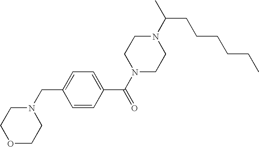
N1(C(CCCCCC)C)CCN(C(C2=CC=C(CN3CCOCC3)C=C2)=O)CC1
